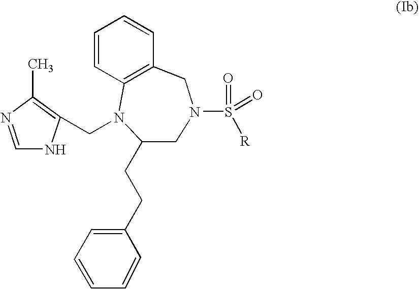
C1=CC2=C(CN(S(=O)([R])=O)CC(CCC3=CC=CC=C3)N2CC2=C(C)N=CN2)C=C1
